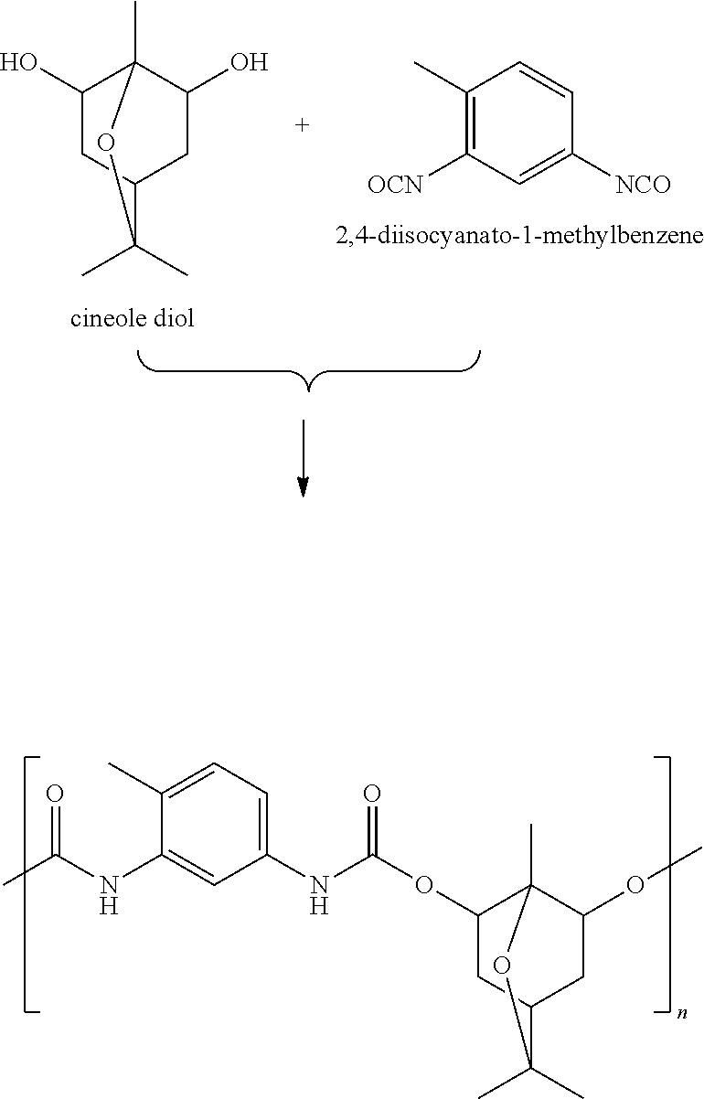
C1(O)CC2CC(O)C1(C)OC2(C)C.C1(C)=C([OCN])C=C([NCO])C=C1.C1(OC(NC2=CC=C(C)C(NC(C)=O)=C2)=O)CC2CC(OC)C1(C)OC2(C)C
